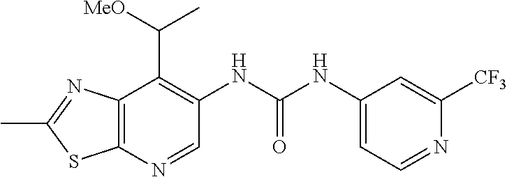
C12=C(N=CC(NC(NC3=CC=NC([CF3])=C3)=O)=C1C([MeO])C)SC(C)=N2
